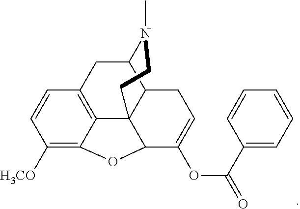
C1([H3CO])=C2C3=C(C=C1)CC1C4C3(C(C(OC(=O)C3=CC=CC=C3)=CC4)O2)CCN1C
